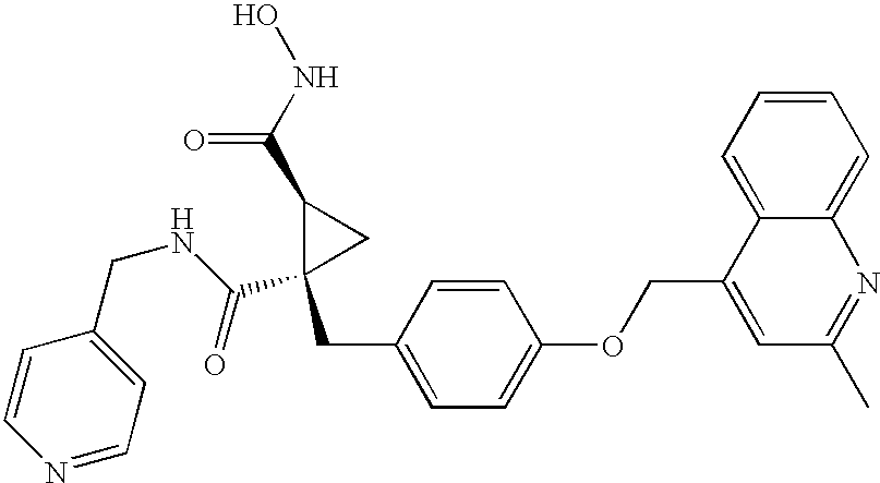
N1=CC=C(CNC(C2(CC3=CC=C(OCC4=CC(C)=NC5=CC=CC=C45)C=C3)CC2C(NO)=O)=O)C=C1
